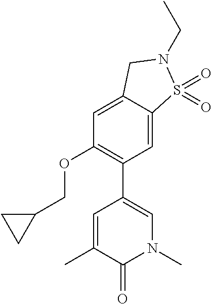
CC1=CC(C2=C(OCC3CC3)C=C3C(=C2)S(=O)(=O)N(CC)C3)=CN(C)C1=O
